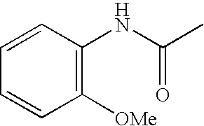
C1([OMe])=C(NC(C)=O)C=CC=C1
